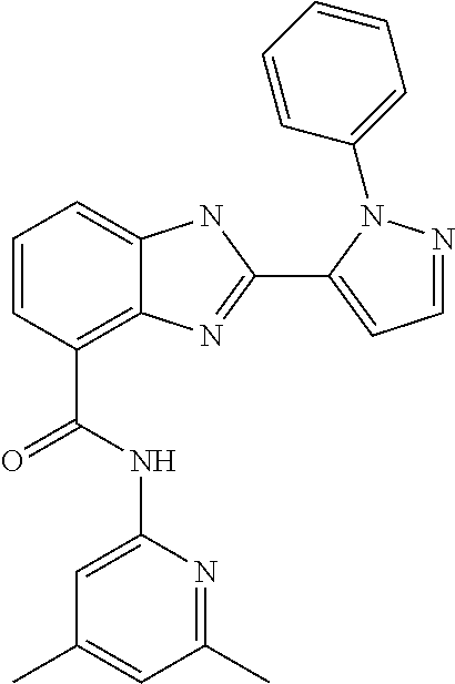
C1=CC(C(NC2=CC(C)=CC(C)=N2)=O)=C2C(=C1)NC(C1=CC=NN1C1=CC=CC=C1)=N2
